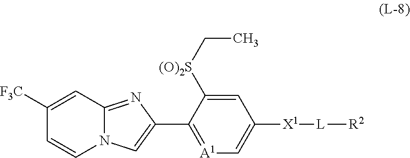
C1([F3C])=CC2=NC(C3=[A1]C=C([X1][L][R2])C=C3[(O)2S]CC)=CN2C=C1
